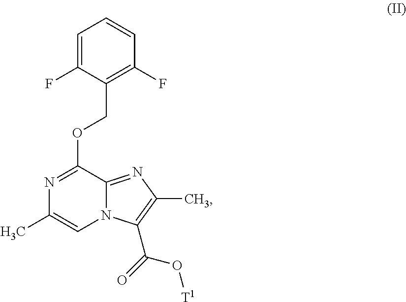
C1(COC2=NC(C)=CN3C2=NC(C)=C3C(O[T1])=O)=C(F)C=CC=C1F
